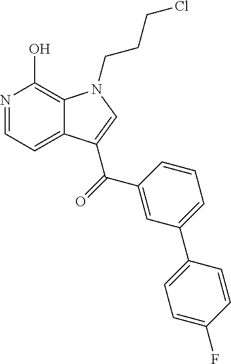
N1=CC=C2C(=C1O)N(CCCCl)C=C2C(=O)C1=CC(C2=CC=C(F)C=C2)=CC=C1
